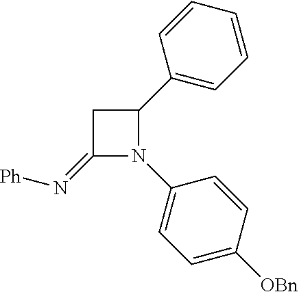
C1(=N[Ph])N(C2=CC=C([OBn])C=C2)C(C2=CC=CC=C2)C1
